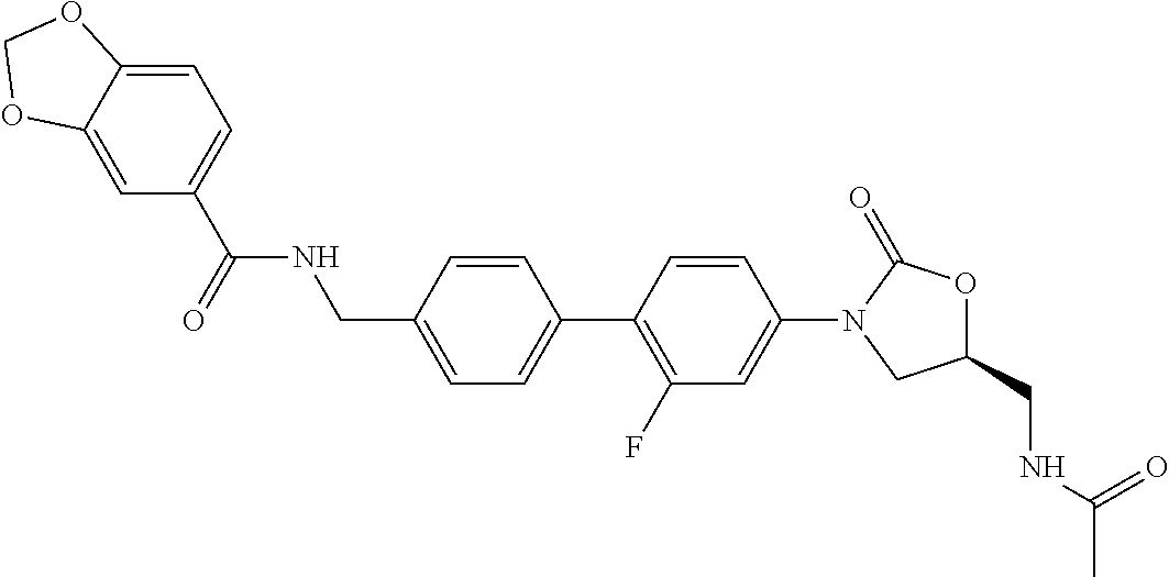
C(C1=CC=C(C2=C(F)C=C(N3CC(CNC(C)=O)OC3=O)C=C2)C=C1)NC(=O)C1=CC=C2C(=C1)OCO2
